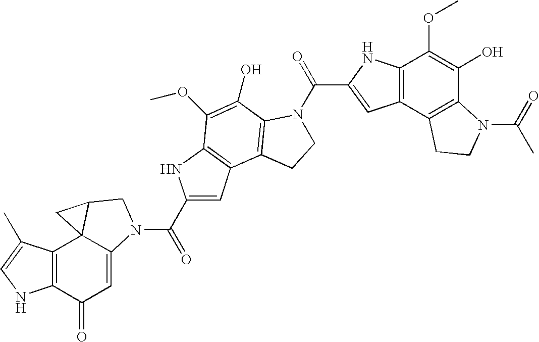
C12=C(C(=O)C=C3C14C(CN3C(=O)C1=CC3=C(N1)C(OC)=C(O)C1=C3CCN1C(C1=CC3=C(N1)C(OC)=C(O)C1=C3CCN1C(=O)C)=O)C4)NC=C2C
